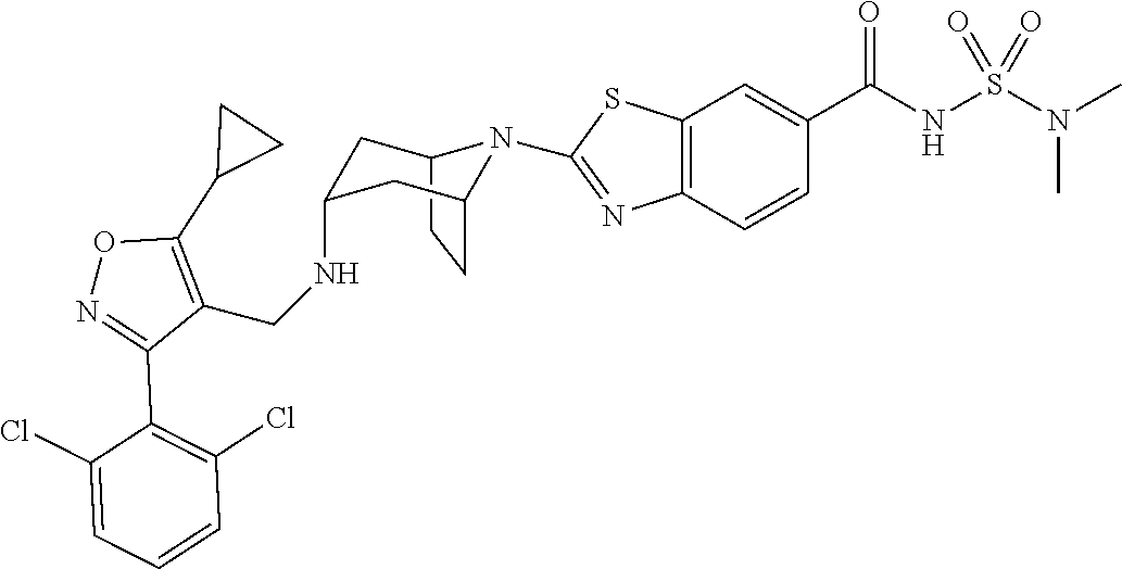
C12CCC(CC(NCC3=C(C4CC4)ON=C3C3=C(Cl)C=CC=C3Cl)C1)N2C1=NC2=C(C=C(C(NS(N(C)C)(=O)=O)=O)C=C2)S1
